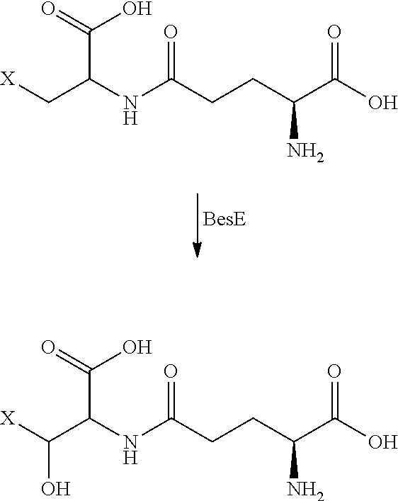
[X]CC(NC(CCC(C(O)=O)N)=O)C(=O)O.[X]C(C(NC(CCC(C(O)=O)N)=O)C(=O)O)O
